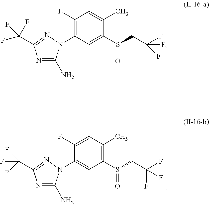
C1(F)=CC(C)=C(S(=O)CC(F)(F)F)C=C1N1C(N)=NC(C(F)(F)F)=N1.C1(F)=C(N2C(N)=NC(C(F)(F)F)=N2)C=C(S(=O)CC(F)(F)F)C(C)=C1
